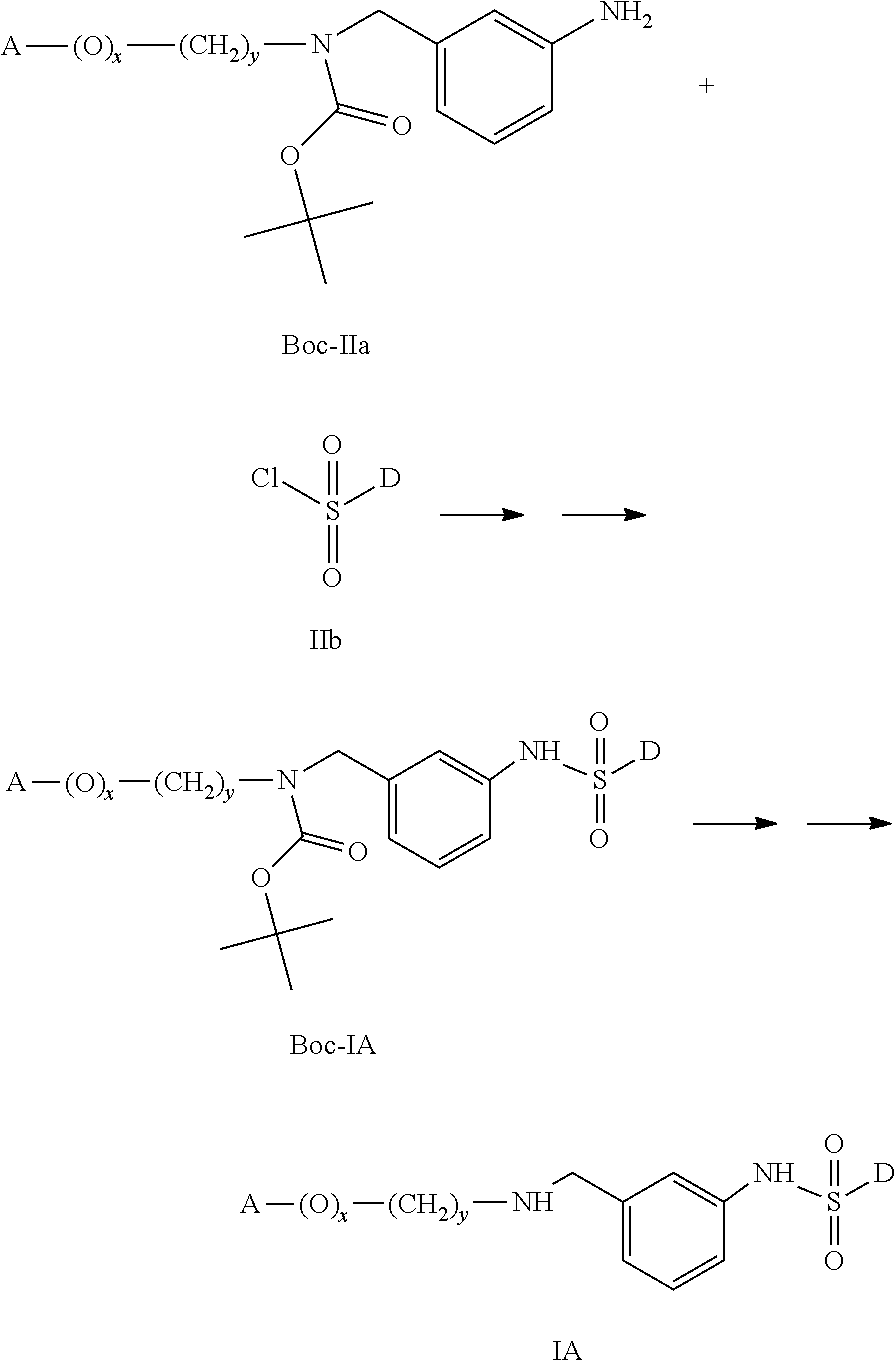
C1(CN[(CH2)y][(O)x][A])=CC=CC(NS([D])(=O)=O)=C1.[IA].C1(CN([(CH2)y][(O)x][A])C(OC(C)(C)C)=O)=CC=CC(N)=C1.O=S(Cl)([D])=O.C1(CN([(CH2)y][(O)x][A])C(OC(C)(C)C)=O)=CC=CC(NS([D])(=O)=O)=C1
